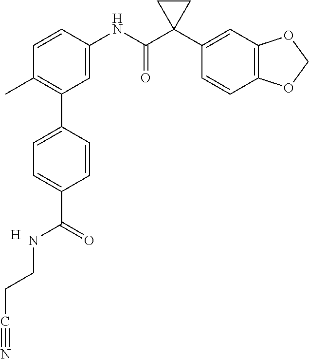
C1=C(NC(C2(C3=CC4=C(C=C3)OCO4)CC2)=O)C=CC(C)=C1C1=CC=C(C(=O)NCCC#N)C=C1.[H]
